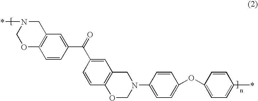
C1(C(C2=CC3=C(C=C2)OCN(C2=CC=C(OC4=CC=C(*)C=C4)C=C2)C3)=O)=CC2=C(C=C1)OCN(*)C2
